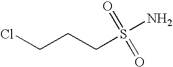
C(CCCl)S(N)(=O)=O
